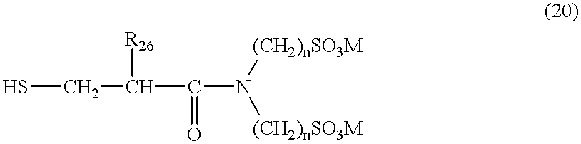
SCC([R26])C(=O)N([(CH2)nSO3M])[(CH2)nSO3M]
